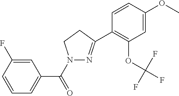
C1=CC(F)=CC(C(=O)N2N=C(C3=C(OC(F)(F)F)C=C(OC)C=C3)CC2)=C1
